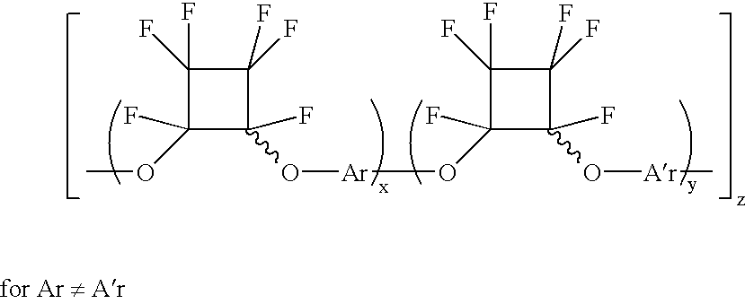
C1(F)(F)C(OC)(F)C(O[Ar]OC2(F)C(F)(F)C(F)(F)C2(O[Ar]C)F)(F)C1(F)F
